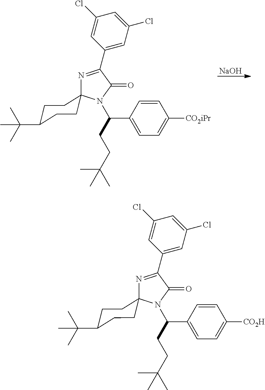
N1=C(C2=CC(Cl)=CC(Cl)=C2)C(=O)N(C(C2=CC=C([CO2iPr])C=C2)CCC(C)(C)C)C12CCC(C(C)(C)C)CC2.[NaOH].N1=C(C2=CC(Cl)=CC(Cl)=C2)C(=O)N(C(C2=CC=C([CO2H])C=C2)CCC(C)(C)C)C12CCC(C(C)(C)C)CC2
